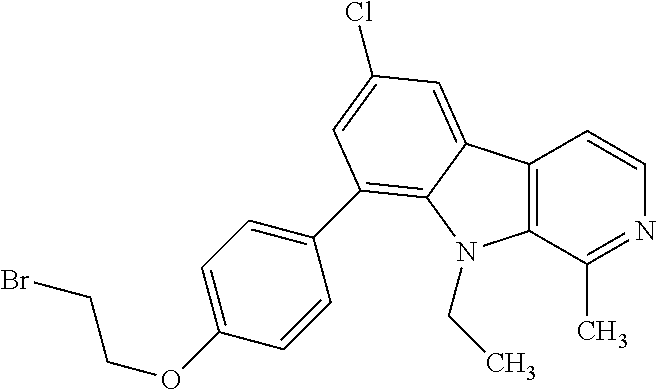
C12=C(C(C)=NC=C1)N(CC)C1=C(C3=CC=C(OCCBr)C=C3)C=C(Cl)C=C21
